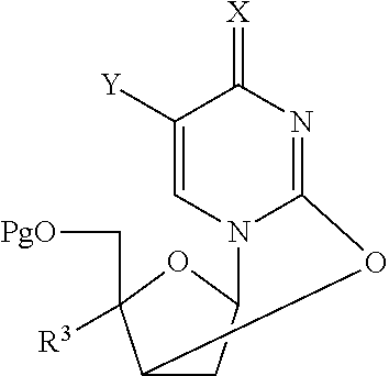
C12CC(OC1([R3])C[PgO])N1C(=NC(=[X])C([Y])=C1)O2
